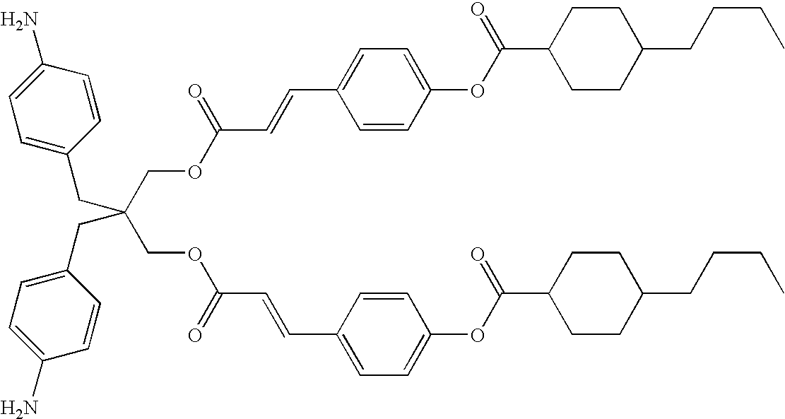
C(COC(C=CC1=CC=C(OC(C2CCC(CCCC)CC2)=O)C=C1)=O)(COC(C=CC1=CC=C(OC(C2CCC(CCCC)CC2)=O)C=C1)=O)(CC1=CC=C(N)C=C1)CC1=CC=C(N)C=C1
